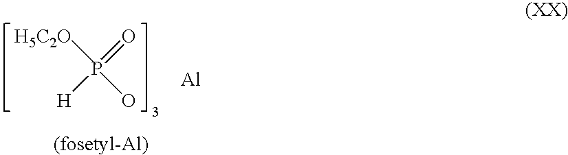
P(=O)[H].[Al].[H5C2O].O
